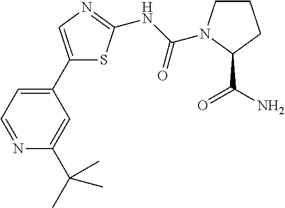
C1(C2=CC=NC(C(C)(C)C)=C2)=CN=C(NC(=O)N2CCCC2C(=O)N)S1
